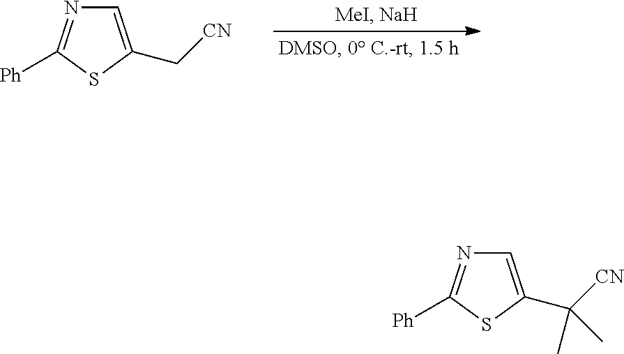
C1=C(C[CN])SC([Ph])=N1.C1=C(C([CN])(C)C)SC([Ph])=N1
